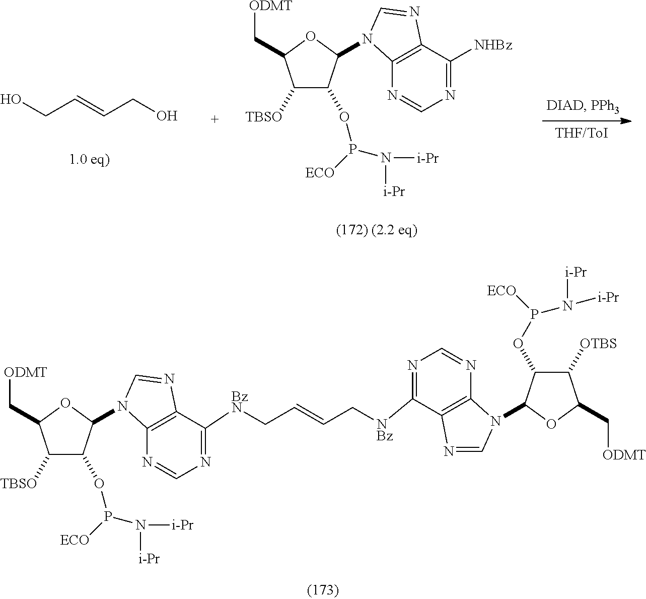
C1([TBSO])C(OP(N([i-Pr])[i-Pr])[ECO])C(N2C3=C(C([NHBz])=NC=N3)N=C2)OC1C[ODMT].OCC=CCO.C1([TBSO])C(OP(N([i-Pr])[i-Pr])[ECO])C(N2C3=C(N=C2)C([BzN]CC=CC[NBz]C2=NC=NC4=C2N=CN4C2C(OP(N([i-Pr])[i-Pr])[ECO])C([OTBS])C(C[ODMT])O2)=NC=N3)OC1C[ODMT]
